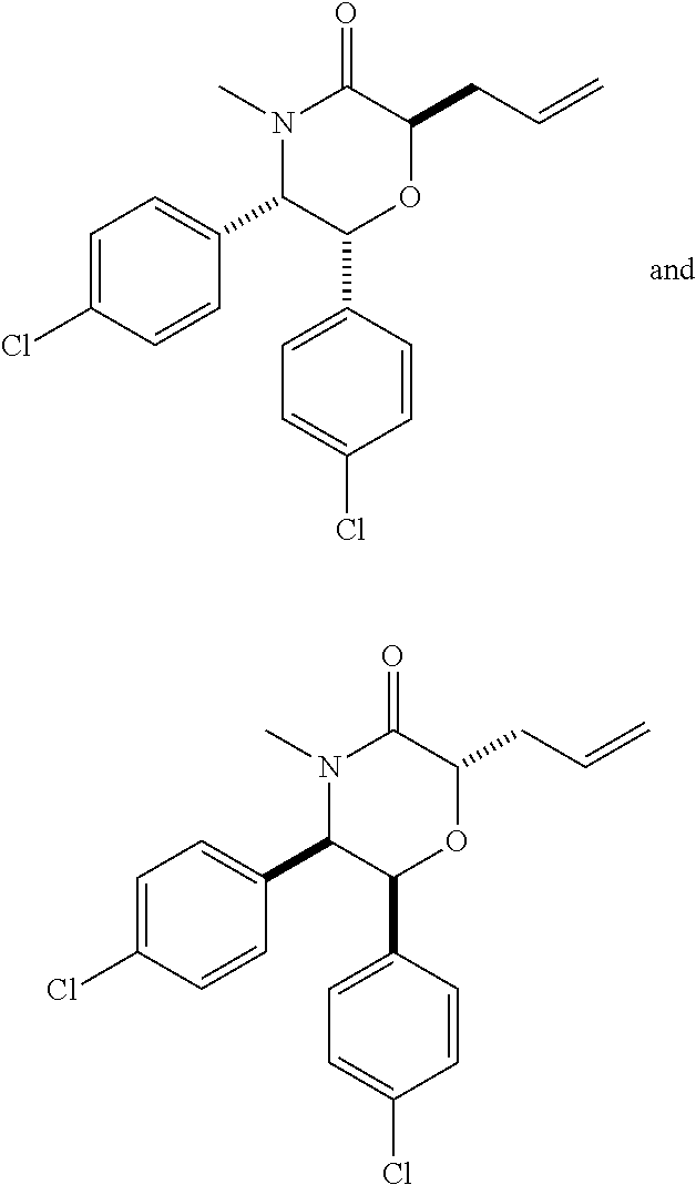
C1(C2=CC=C(Cl)C=C2)C(C2=CC=C(Cl)C=C2)OC(CC=C)C(=O)N1C.C1(C2=CC=C(Cl)C=C2)C(C2=CC=C(Cl)C=C2)OC(CC=C)C(=O)N1C
